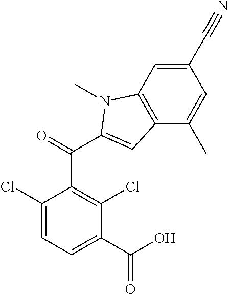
ClC1=CC=C(C(O)=O)C(Cl)=C1C(C1=CC2=C(N1C)C=C(C#N)C=C2C)=O
